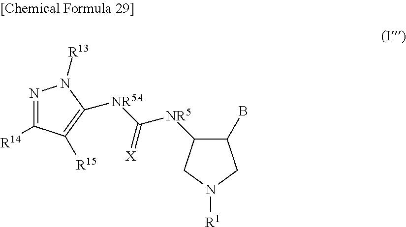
N1=C([R14])C([R15])=C([NR5A]C([NR5]C2C(B)CN([R1])C2)=[X])N1[R13]
